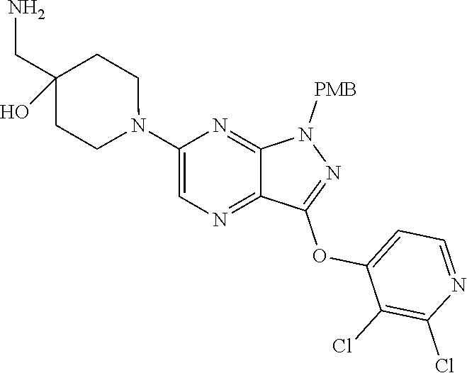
N1(C2=CN=C3C(=N2)N([PMB])N=C3OC2=CC=NC(Cl)=C2Cl)CCC(CN)(O)CC1
